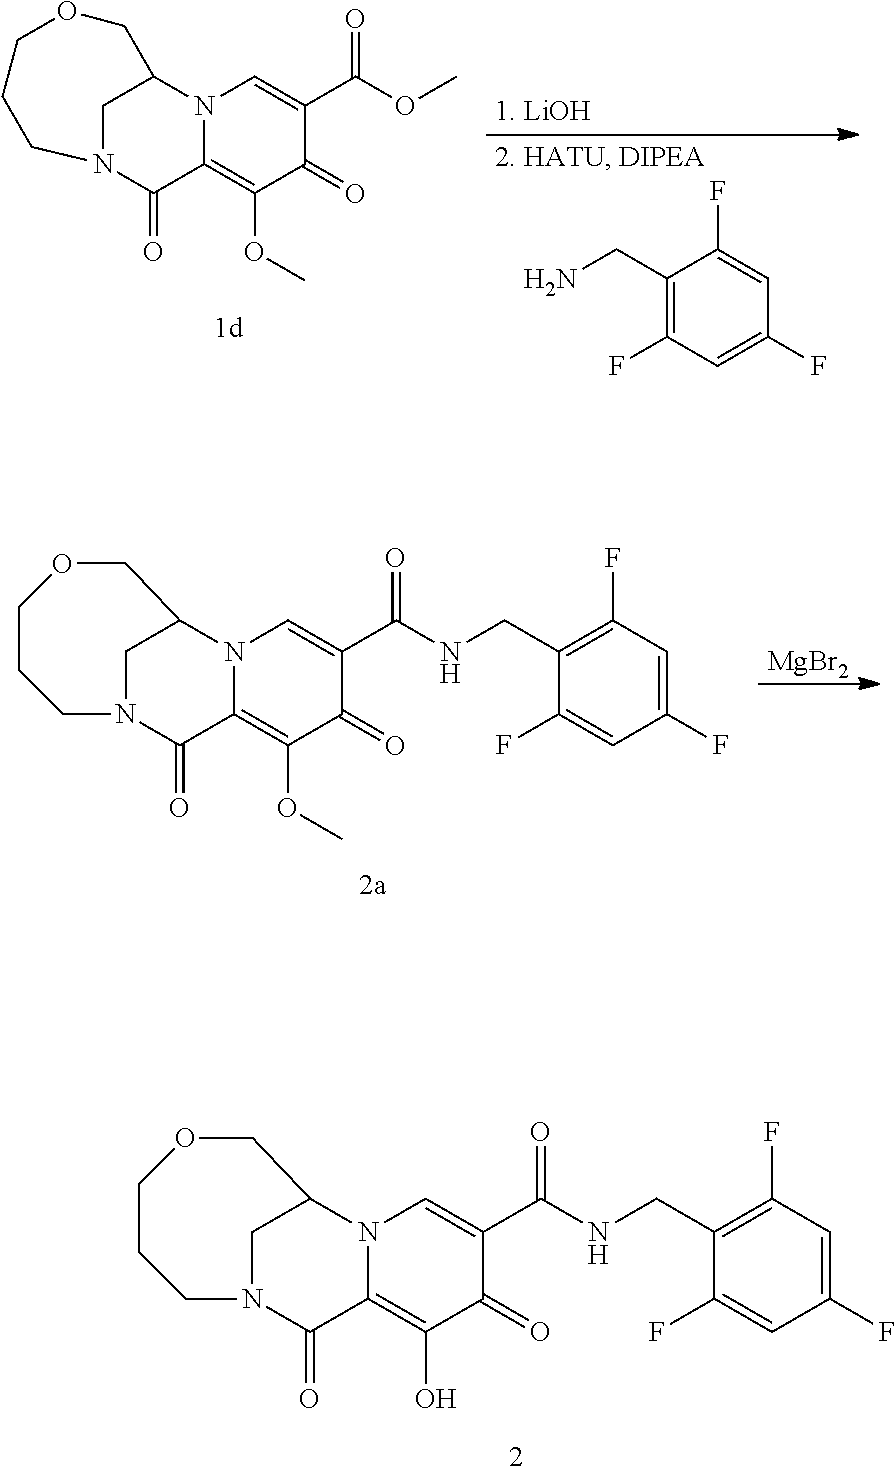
C1(CN)=C(F)C=C(F)C=C1F.C1N2C(=O)C3=C(OC)C(=O)C(C(OC)=O)=CN3C1COCCC2.[MgBr2].C1C2N3C(=C(OC)C(=O)C(C(NCC4=C(F)C=C(F)C=C4F)=O)=C3)C(=O)N1CCCOC2.C1C2N3C(=C(O)C(=O)C(C(NCC4=C(F)C=C(F)C=C4F)=O)=C3)C(=O)N1CCCOC2
